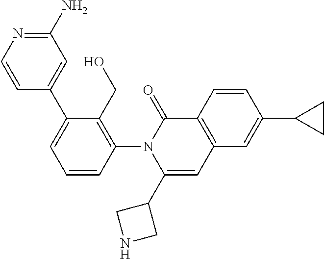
C1=CC(N2C(C3CNC3)=CC3=C(C2=O)C=CC(C2CC2)=C3)=C(CO)C(C2=CC(N)=NC=C2)=C1
